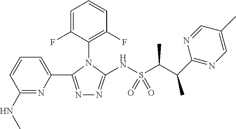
C1=C(F)C(N2C(NS(C(C(C3=NC=C(C)C=N3)C)C)(=O)=O)=NN=C2C2=CC=CC(NC)=N2)=C(F)C=C1
